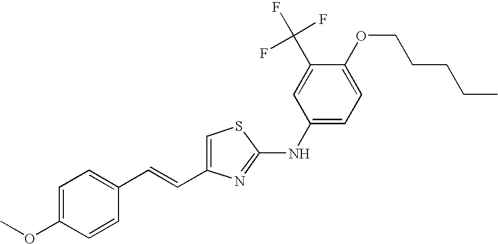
C1=C(C=CC2=CC=C(OC)C=C2)N=C(NC2=CC=C(OCCCCC)C(C(F)(F)F)=C2)S1
